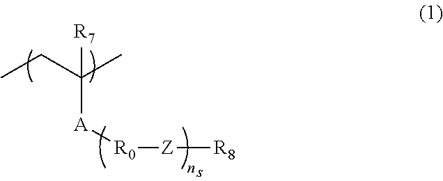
CCC(C)([R7])[A][R0][Z][R8]
